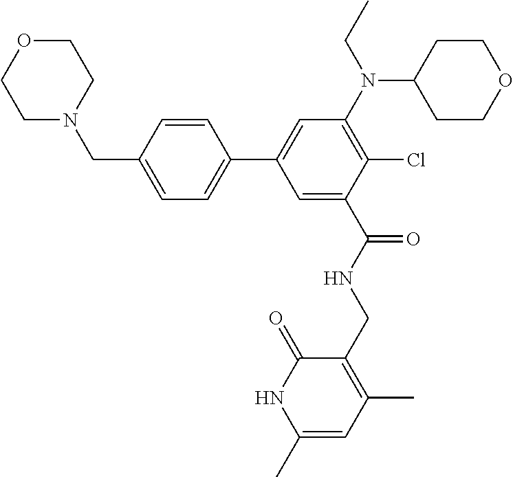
C1N(CC2=CC=C(C3=CC(N(C4CCOCC4)CC)=C(Cl)C(C(NCC4=C(C)C=C(C)NC4=O)=O)=C3)C=C2)CCOC1
